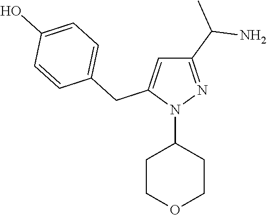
C1COCCC1N1N=C(C(N)C)C=C1CC1=CC=C(O)C=C1
